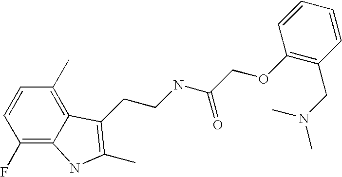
C1(F)=C2C(=C(C)C=C1)C(CCNC(COC1=C(CN(C)C)C=CC=C1)=O)=C(C)N2
